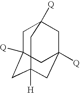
C1C2([Q])CC3([H])CC([Q])(CC1([Q])C3)C2
